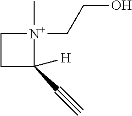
C1C(C#C)([H])[N+](C)(CCO)C1
